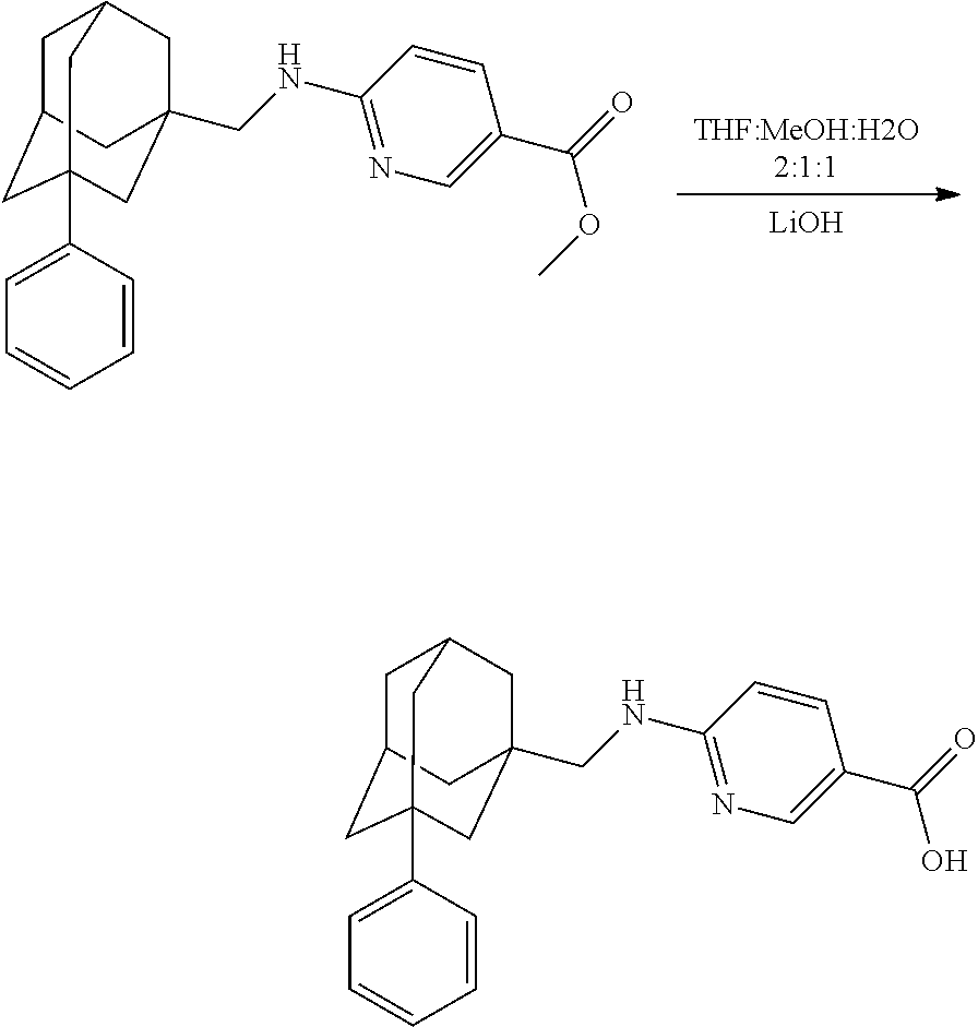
[THF:MeOH:H2O2:1:1].[LiOH].C1C2CC3(C4=CC=CC=C4)CC(CNC4=NC=C(C(=O)OC)C=C4)(CC1C3)C2.C1C2CC3(C4=CC=CC=C4)CC(CNC4=NC=C(C(O)=O)C=C4)(CC1C3)C2
